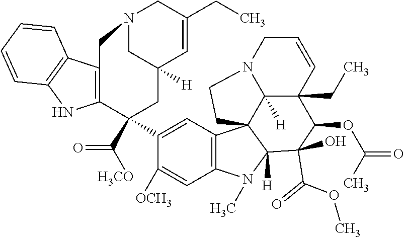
C1(C2(C(=O)[H3CO])CC3([H])CN(CC(CC)=C3)CC3=C2NC2=C3C=CC=C2)=CC2=C(C=C1[OCH3])N(C)C1([H])C23C2([H])C(CC)(C(OC(C)=O)C1(O)C(OC)=O)C=CCN2CC3
